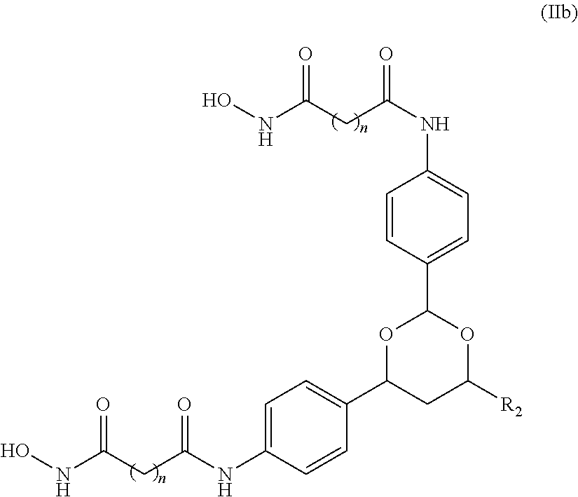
C1=CC(C2OC([R2])CC(C3=CC=C(NC(CC(NO)=O)=O)C=C3)O2)=CC=C1NC(=O)CC(NO)=O
